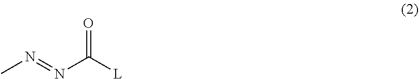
CN=NC([L])=O
